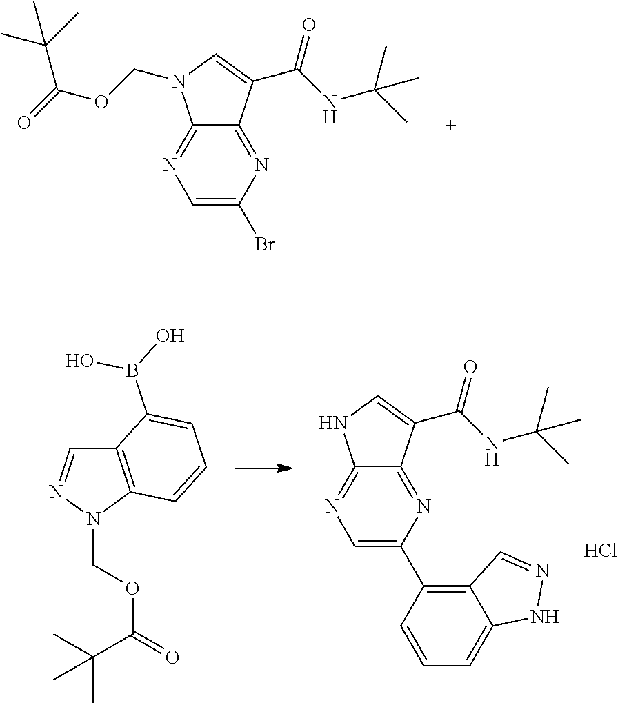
C1=C(Br)N=C2C(=N1)N(COC(=O)C(C)(C)C)C=C2C(NC(C)(C)C)=O.C1=C(C2=C3C(=CC=C2)NN=C3)N=C2C(=N1)NC=C2C(NC(C)(C)C)=O.Cl.C12=C(N(COC(=O)C(C)(C)C)N=C1)C=CC=C2B(O)O
